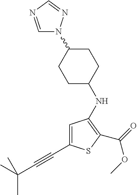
C1CC(NC2=C(C(=O)OC)SC(C#CC(C)(C)C)=C2)CCC1N1C=NC=N1
